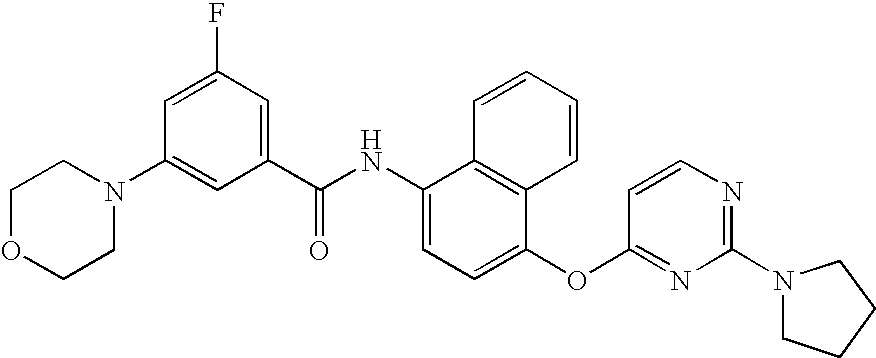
C1OCCN(C2=CC(C(NC3=CC=C(OC4=NC(N5CCCC5)=NC=C4)C4=C3C=CC=C4)=O)=CC(F)=C2)C1
